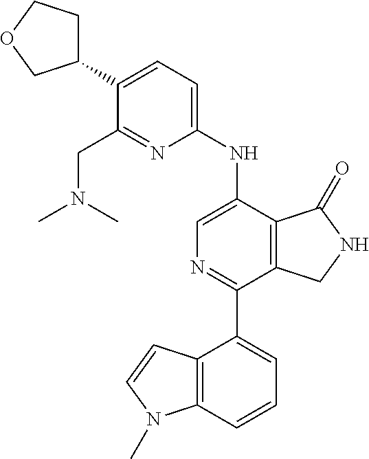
C1(C2CCOC2)=CC=C(NC2=CN=C(C3=CC=CC4=C3C=CN4C)C3=C2C(=O)NC3)N=C1CN(C)C
